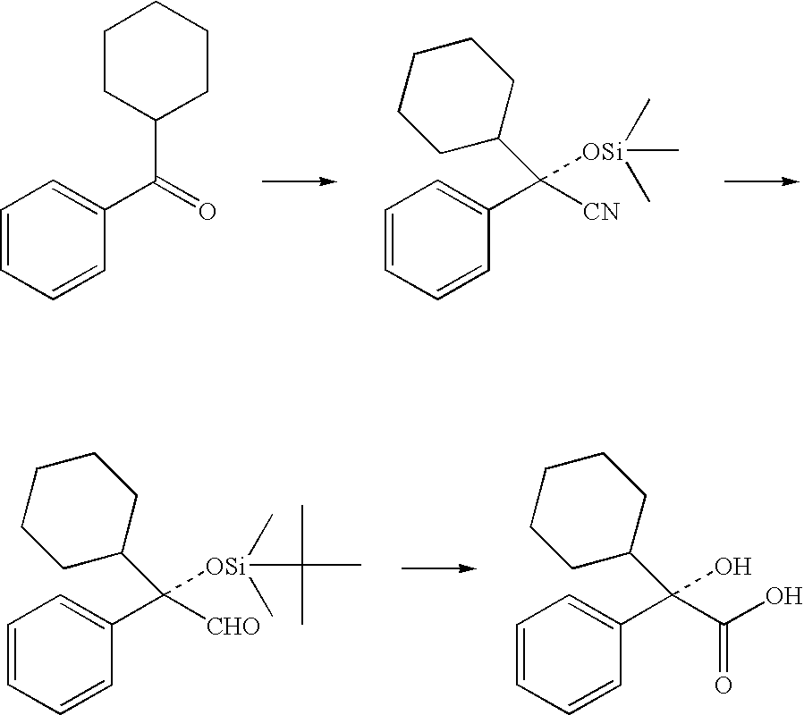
C1CC(C(C2=CC=CC=C2)=O)CCC1.C1(C(C2=CC=CC=C2)([CN])[OSi](C)(C)C)CCCCC1.C1(C(C2=CC=CC=C2)([CHO])[OSi](C)(C(C)(C)C)C)CCCCC1.C1(C(C2=CC=CC=C2)(C(=O)O)O)CCCCC1
